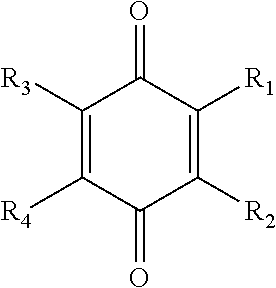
C1([R3])=C([R4])C(=O)C([R2])=C([R1])C1=O
